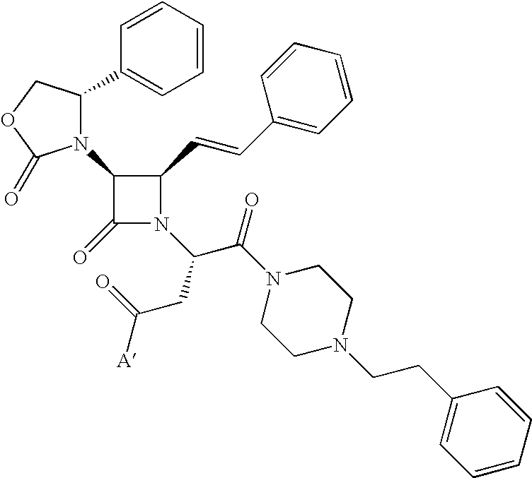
C1(C=CC2=CC=CC=C2)C(N2C(C3=CC=CC=C3)COC2=O)C(=O)N1C(C(N1CCN(CCC2=CC=CC=C2)CC1)=O)CC(=O)[A]
